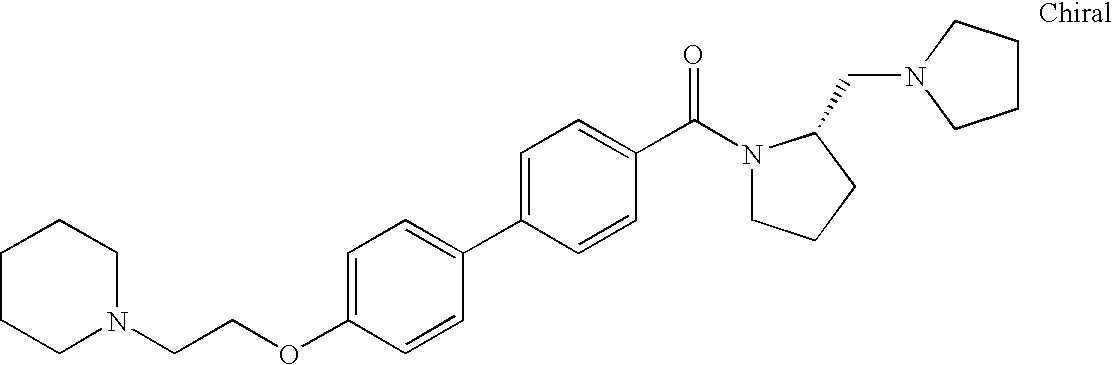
C1CCN(CCOC2=CC=C(C3=CC=C(C(N4CCCC4CN4CCCC4)=O)C=C3)C=C2)CC1
